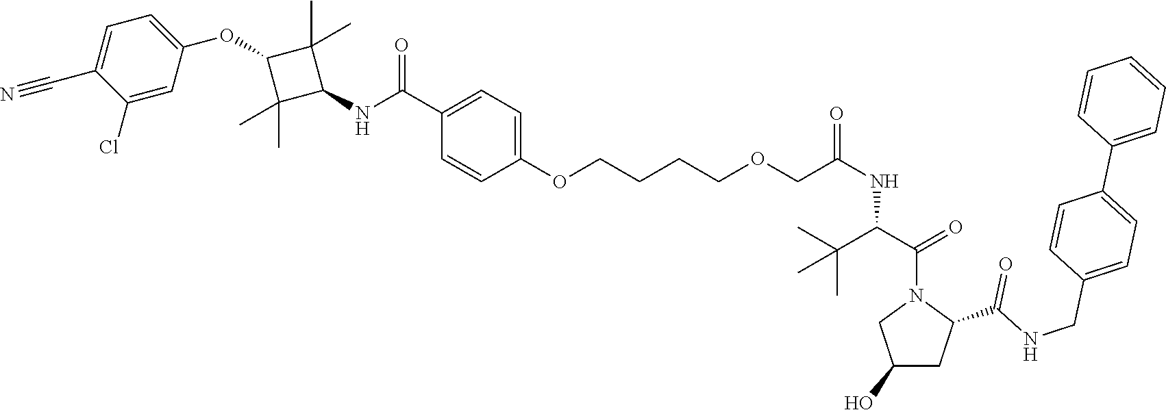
C1(C(=O)NC2C(C)(C)C(OC3=CC=C(C#N)C(Cl)=C3)C2(C)C)=CC=C(OCCCCOCC(NC(C(C)(C)C)C(N2CC(O)CC2C(=O)NCC2=CC=C(C3=CC=CC=C3)C=C2)=O)=O)C=C1
